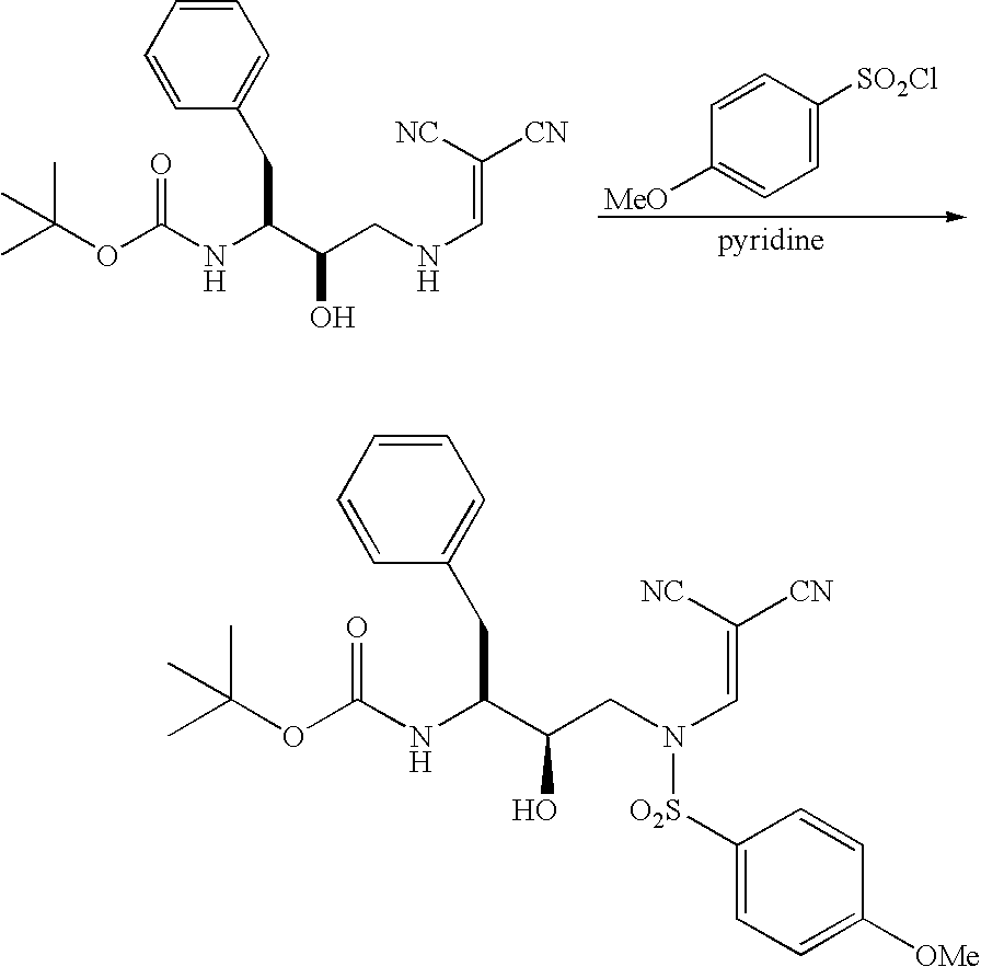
CC(OC(NC(C(CNC=C([CN])[NC])O)CC1=CC=CC=C1)=O)(C)C.C1=CC([SO2Cl])=CC=C1[MeO].CC(OC(NC(C(CN(C=C([CN])[NC])[O2S]C1=CC=C([OMe])C=C1)O)CC1=CC=CC=C1)=O)(C)C
